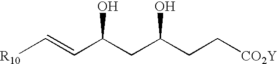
[R10]C=CC(CC(O)CC[CO2Y])O
